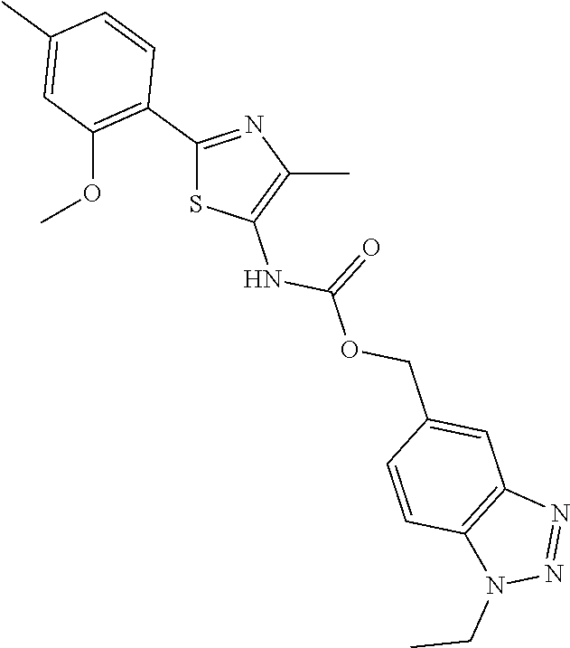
C1(C2=C(OC)C=C(C)C=C2)=NC(C)=C(NC(=O)OCC2=CC3=C(C=C2)N(CC)N=N3)S1
